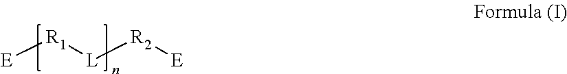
[E][R1][L][R2][E]
